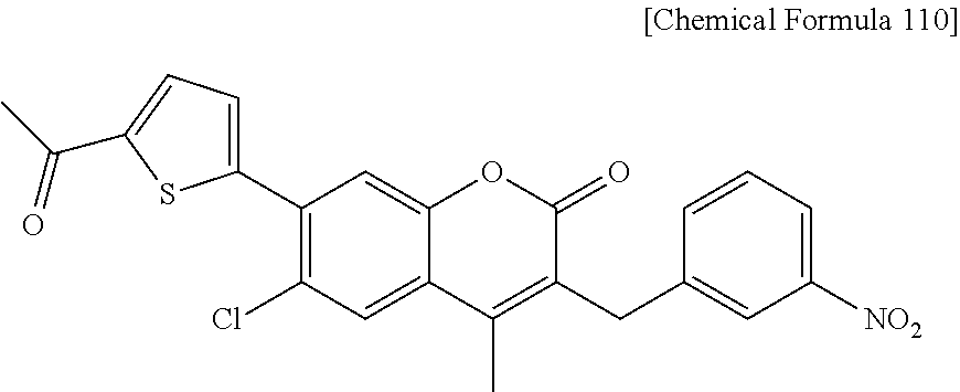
C1(C2=CC=C(C(C)=O)S2)=C(Cl)C=C2C(=C1)OC(=O)C(CC1=CC([NO2])=CC=C1)=C2C
